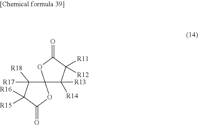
C12(C([R13])([R14])C([R11])([R12])C(=O)O1)C([R17])([R18])C([R16])([R15])C(=O)O2
